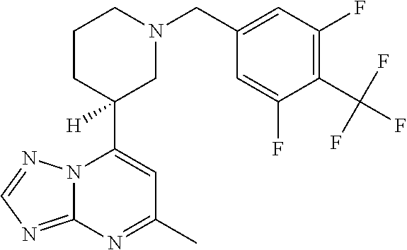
N12C(=NC=N1)N=C(C)C=C2C1([H])CN(CC2=CC(F)=C(C(F)(F)F)C(F)=C2)CCC1
